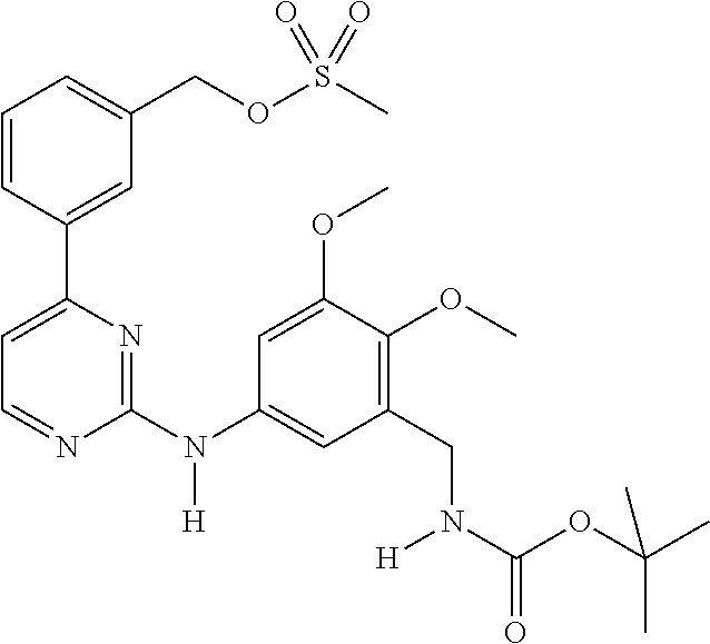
C1=CC(C2=CC=NC(N(C3=CC(CN(C(OC(C)(C)C)=O)[H])=C(OC)C(OC)=C3)[H])=N2)=CC(COS(C)(=O)=O)=C1
